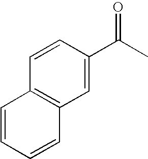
C1=CC(C(C)=O)=CC2=C1C=CC=C2
